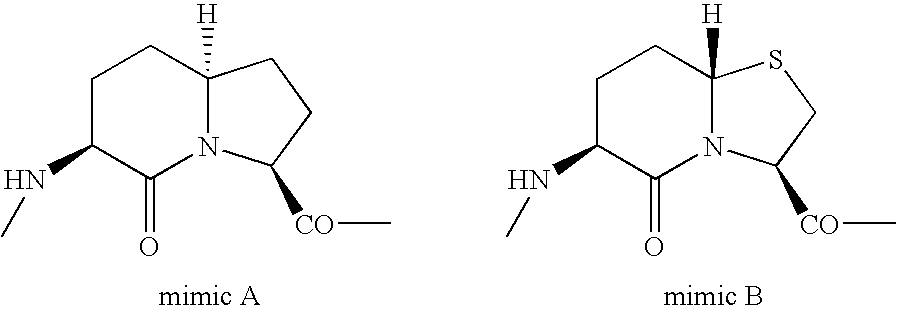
C1C(NC)C(=O)N2C([H])(C1)CCC2[CO]C.C1C(NC)C(=O)N2C([H])(C1)SCC2[CO]C
